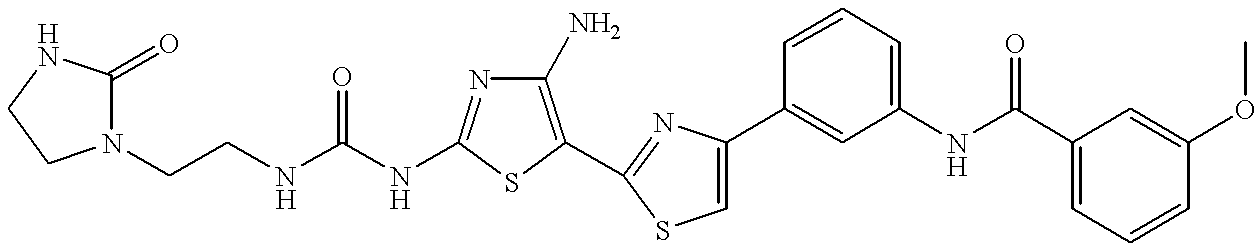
C(NC1=NC(N)=C(C2=NC(C3=CC(NC(C4=CC=CC(OC)=C4)=O)=CC=C3)=CS2)S1)(NCCN1C(=O)NCC1)=O
